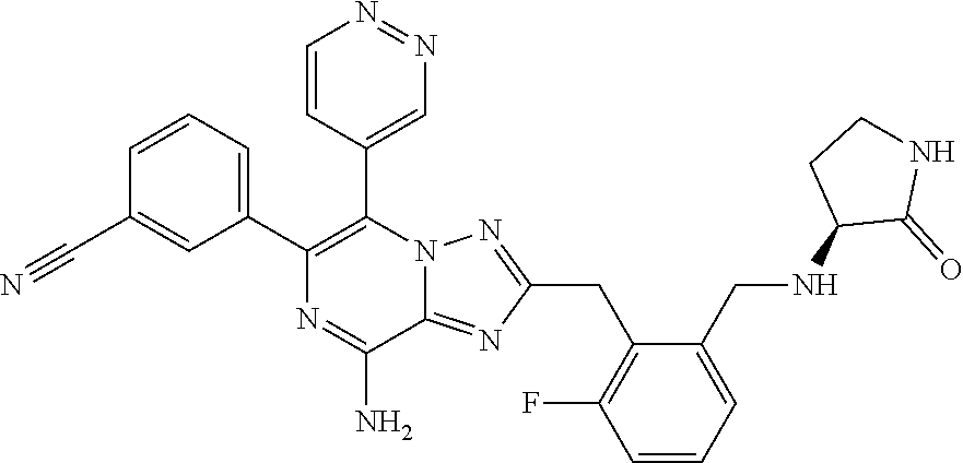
C1=CC=C(C2=C(C3=CN=NC=C3)N3C(=NC(CC4=C(F)C=CC=C4CNC4C(=O)NCC4)=N3)C(N)=N2)C=C1C#N
